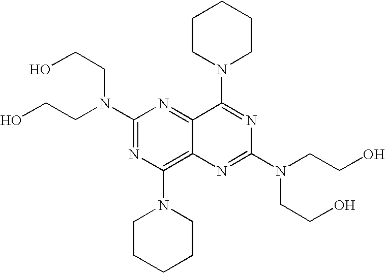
C1(N(CCO)CCO)=NC(N2CCCCC2)=C2C(=N1)C(N1CCCCC1)=NC(N(CCO)CCO)=N2
